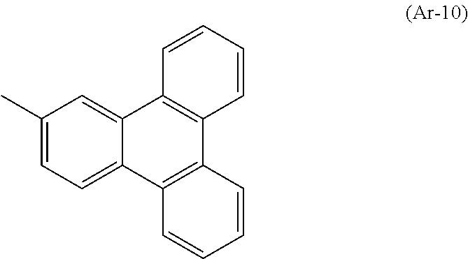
C1(C)=CC=C2C(=C1)C1=C(C3=C2C=CC=C3)C=CC=C1
